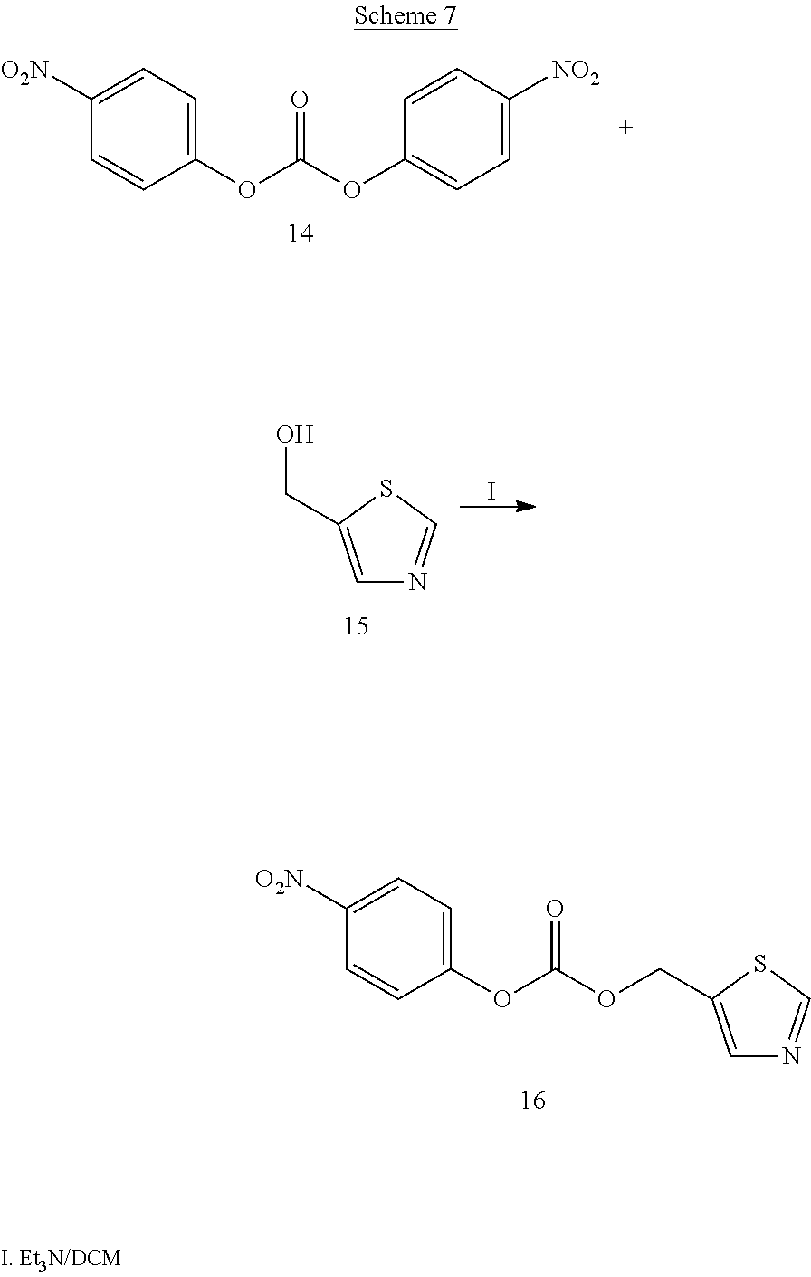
O(C(OC1=CC=C([NO2])C=C1)=O)C1=CC=C([O2N])C=C1.C1=C(CO)SC=N1.I.O(C(OCC1=CN=CS1)=O)C1=CC=C([O2N])C=C1
